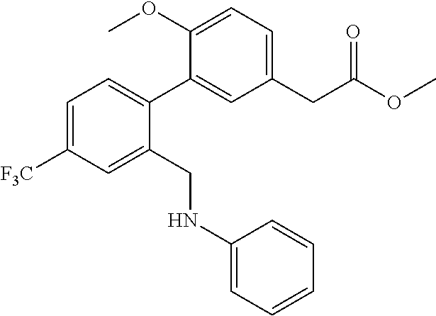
C1=C([F3C])C=C(CNC2=CC=CC=C2)C(C2=CC(CC(OC)=O)=CC=C2OC)=C1
